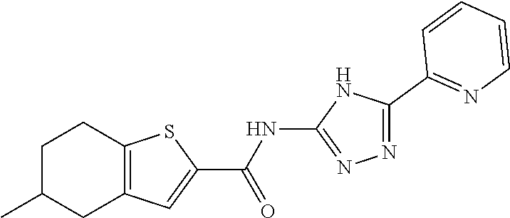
C1C(C)CC2=C(C1)SC(C(=O)NC1=NN=C(C3=NC=CC=C3)N1)=C2
